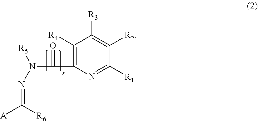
N(=C([R6])[A])N([R5])C(=O)C1=C([R4])C([R3])=C([R2])C([R1])=N1
